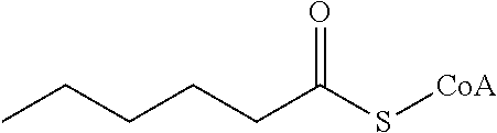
C(C(S[CoA])=O)CCCC
